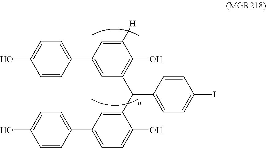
C1(O)=CC=C(C2=CC=C(O)C=C2)C=C1C(C1=C(O)C([H])=CC(C2=CC=C(O)C=C2)=C1)C1=CC=C(I)C=C1
